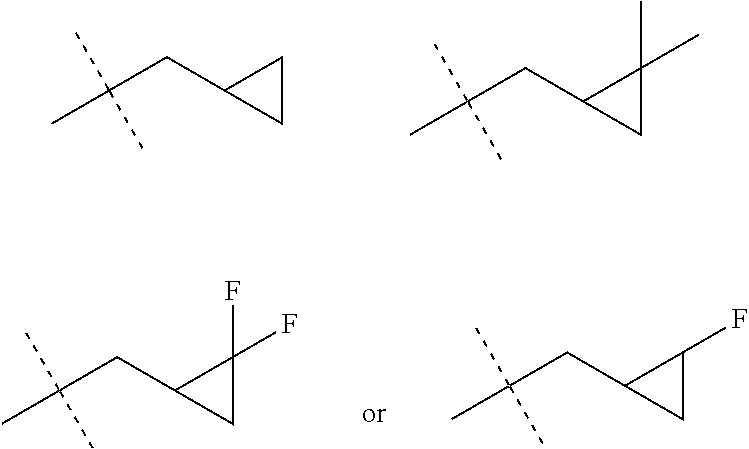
C1C(CC(C)(C)C)C1.C1(C)(C)C(CC(C)(C)C)C1.C1(F)(F)C(CC(C)(C)C)C1.C1(F)C(CC(C)(C)C)C1
